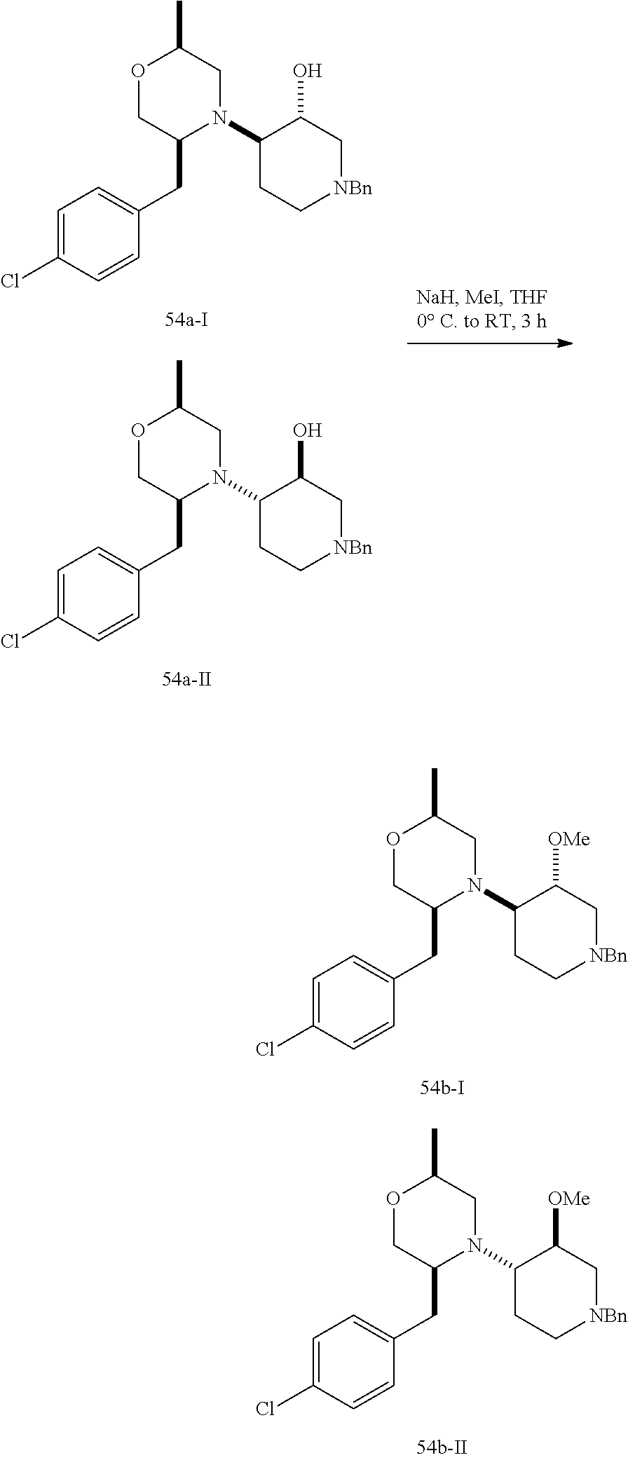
C1=C(Cl)C=CC(CC2N(C3CC[NBn]CC3O)CC(C)OC2)=C1.C1=C(Cl)C=CC(CC2N(C3CC[NBn]CC3O)CC(C)OC2)=C1.C1=C(Cl)C=CC(CC2N(C3CC[NBn]CC3[OMe])CC(C)OC2)=C1.C1=C(Cl)C=CC(CC2N(C3CC[NBn]CC3[OMe])CC(C)OC2)=C1
